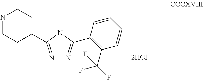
N1=C(C2CCNCC2)NC(C2=C(C(F)(F)F)C=CC=C2)=N1
